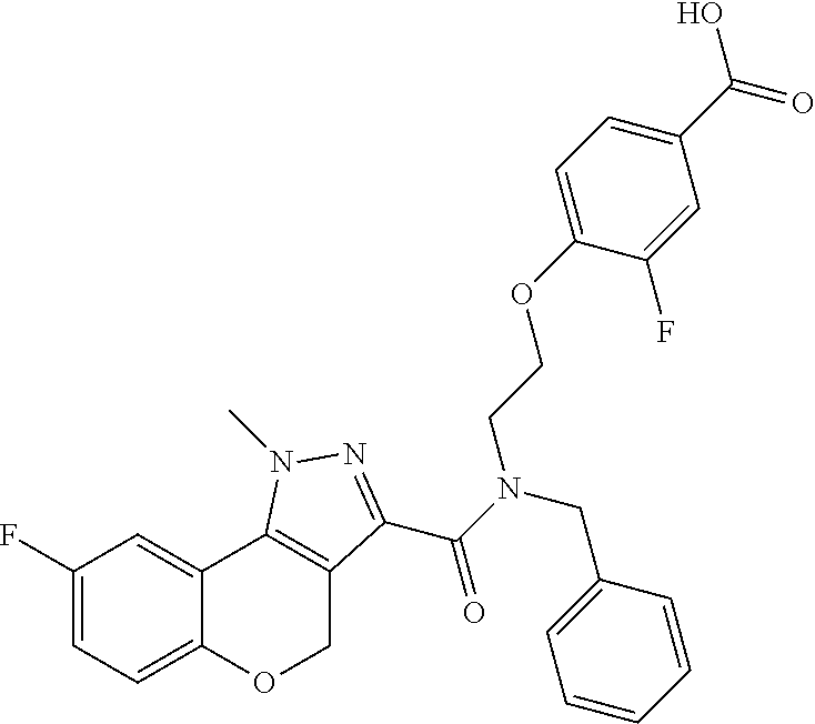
C1(F)=CC=C2C(=C1)C1=C(CO2)C(C(N(CC2=CC=CC=C2)CCOC2=CC=C(C(=O)O)C=C2F)=O)=NN1C
